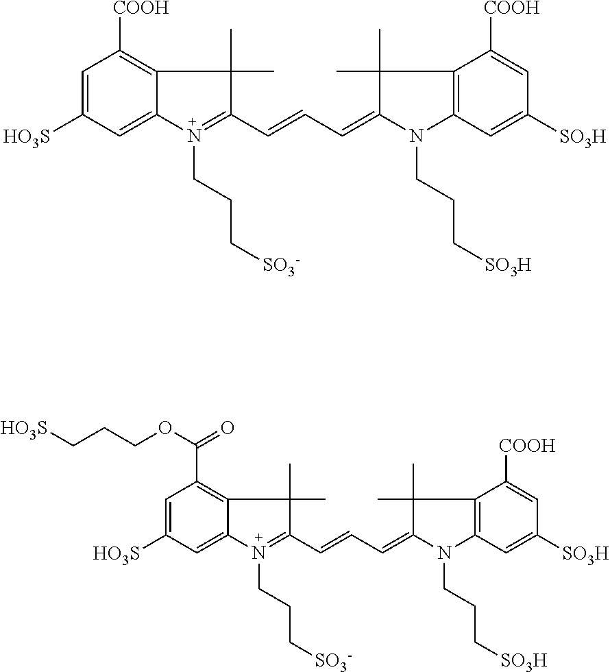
C1=C([HO3S])C=C2C(=C1C(OCCC[HO3S])=O)C(C)(C)C(C=CC=C1C(C)(C)C3=C(N1CCC[SO3H])C=C([SO3H])C=C3[COOH])=N2CCC[SO3-].C1=C([HO3S])C=C2C(=C1[COOH])C(C)(C)C(C=CC=C1C(C)(C)C3=C(N1CCC[SO3H])C=C([SO3H])C=C3[COOH])=N2CCC[SO3-]
